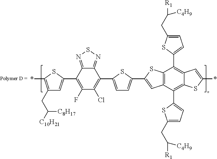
*C1=C(CC([C10H21])[C8H17])C=C(C2=C(F)C(Cl)=C(C3=CC=C(C4=CC5=C(C(C6=CC=C(CC([R1])[C4H9])S6)=C6C(=C5C5=CC=C(CC([R1])[C4H9])S5)SC(*)=C6)S4)S3)C3=NSN=C23)S1
